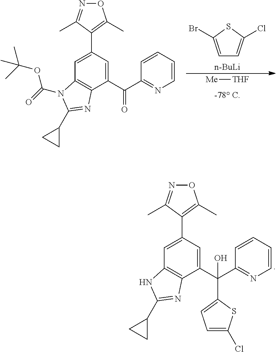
[n-BuLi].C1=C(Br)SC(Cl)=C1.[Me][THF].C12=C(C(C(=O)C3=NC=CC=C3)=CC(C3=C(C)ON=C3C)=C1)N=C(C1CC1)N2C(=O)OC(C)(C)C.C12=C(C(C(C3=NC=CC=C3)(C3=CC=C(Cl)S3)O)=CC(C3=C(C)ON=C3C)=C1)N=C(C1CC1)N2
